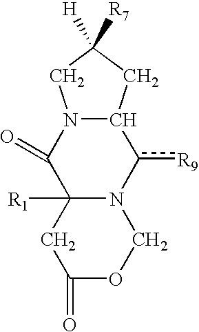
C12([R1])C(=O)N3C(c([R9])N1COC(=O)C2)CC([R7])([H])C3
